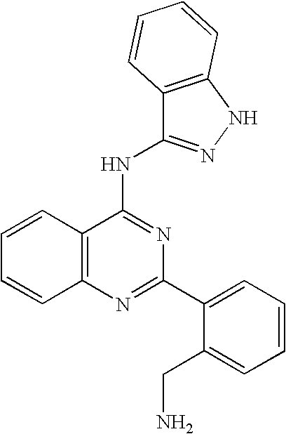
C12=C(N=C(C3=CC=CC=C3CN)N=C1NC1=NNC3=C1C=CC=C3)C=CC=C2
